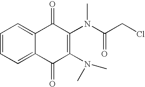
C1=CC=C2C(=C1)C(=O)C(N(C(CCl)=O)C)=C(N(C)C)C2=O
